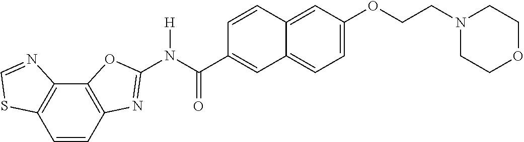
C1=CC2=C(C3=C1SC=N3)OC(N(C(C1=CC3=CC=C(OCCN4CCOCC4)C=C3C=C1)=O)[H])=N2
